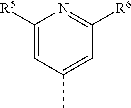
C1([R5])=CC(C)=CC([R6])=N1
